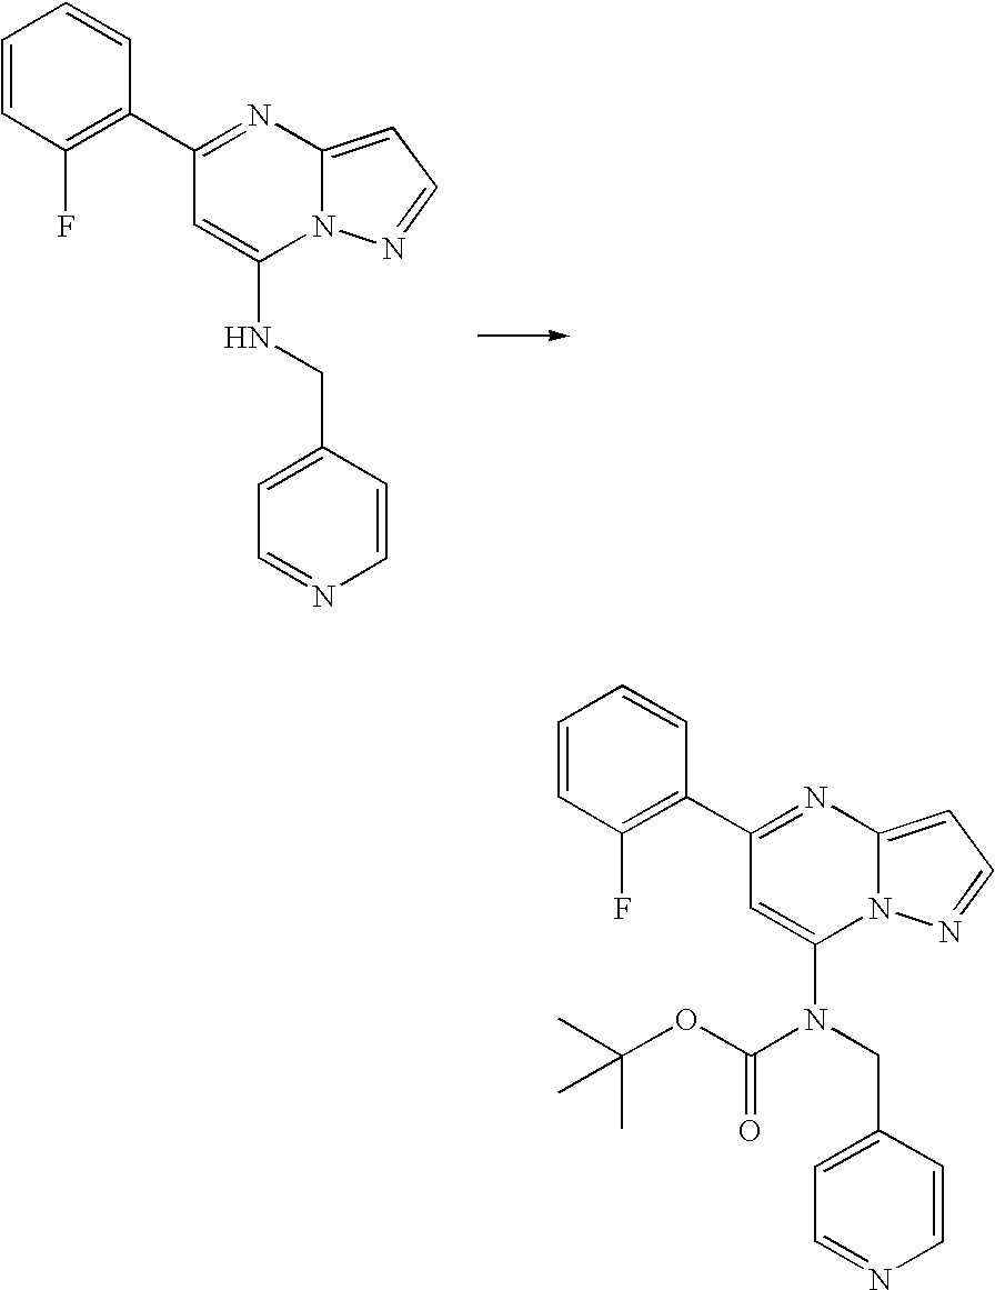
N12C(=CC=N1)N=C(C1=C(F)C=CC=C1)C=C2NCC1=CC=NC=C1.N12C(=CC=N1)N=C(C1=C(F)C=CC=C1)C=C2N(CC1=CC=NC=C1)C(OC(C)(C)C)=O
